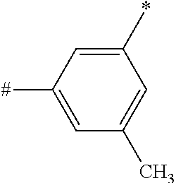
C1(*)=CC([#])=CC(C)=C1
